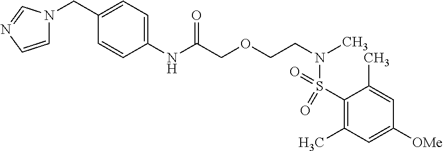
C1(S(N(C)CCOCC(NC2=CC=C(CN3C=CN=C3)C=C2)=O)(=O)=O)=C(C)C=C([OMe])C=C1C
